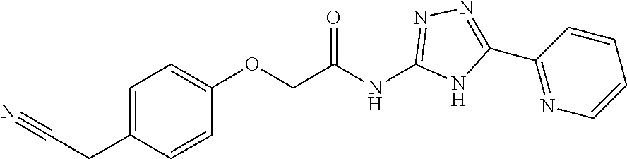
C1(OCC(NC2=NN=C(C3=NC=CC=C3)N2)=O)=CC=C(CC#N)C=C1
